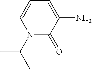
CC(C)N1C(=O)C(N)=CC=C1
